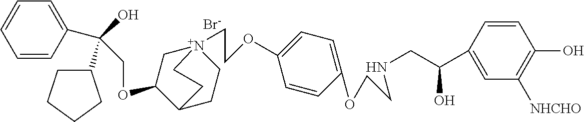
[Br-].C(OC1C[N+]2(CCOC3=CC=C(OCCNCC(O)C4=CC([NHCHO])=C(O)C=C4)C=C3)CCC1CC2)C(O)(C1CCCC1)C1=CC=CC=C1
